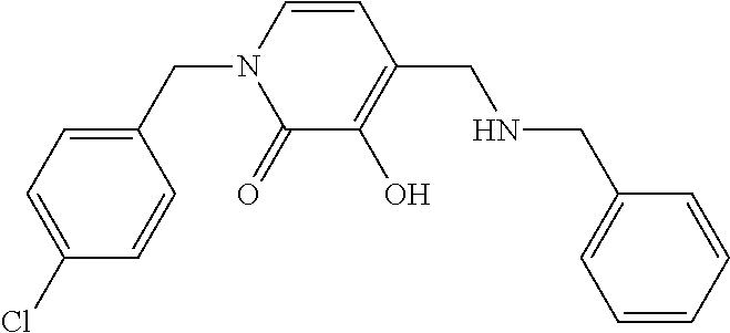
C1(CN2C(=O)C(O)=C(CNCC3=CC=CC=C3)C=C2)=CC=C(Cl)C=C1
